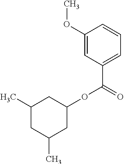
C1(OC)=CC(C(OC2CC(C)CC(C)C2)=O)=CC=C1
